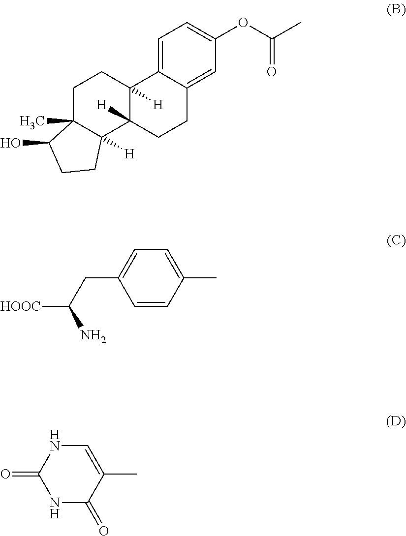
C1=C2C(=CC(OC(C)=O)=C1)CCC1([H])C2([H])CCC2(C)C1([H])CCC2O.C1=CC(C)=CC=C1CC([HOOC])N.N1C(=O)C(C)=CNC1=O
